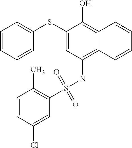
C1(SC2=CC=CC=C2)=CC(NS(C2=C(C)C=CC(Cl)=C2)(=O)=O)=C2C(=C1O)C=CC=C2
